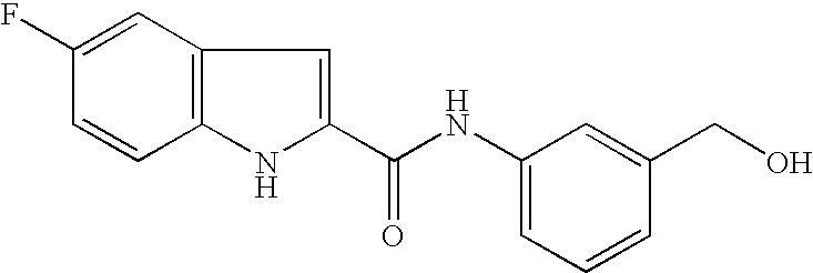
C12=C(C=C(F)C=C1)C=C(C(NC1=CC=CC(CO)=C1)=O)N2
